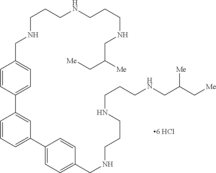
C1=CC(C2=CC(C3=CC=C(CNCCCNCCCNCC(C[Me])[Me])C=C3)=CC=C2)=CC=C1CNCCCNCCCNCC(C[Me])[Me]
